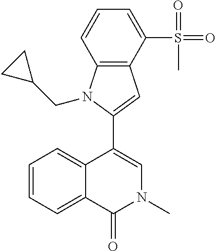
C12=CC=CC=C1C(C1=CC3=C(N1CC1CC1)C=CC=C3S(=O)(=O)C)=CN(C)C2=O
